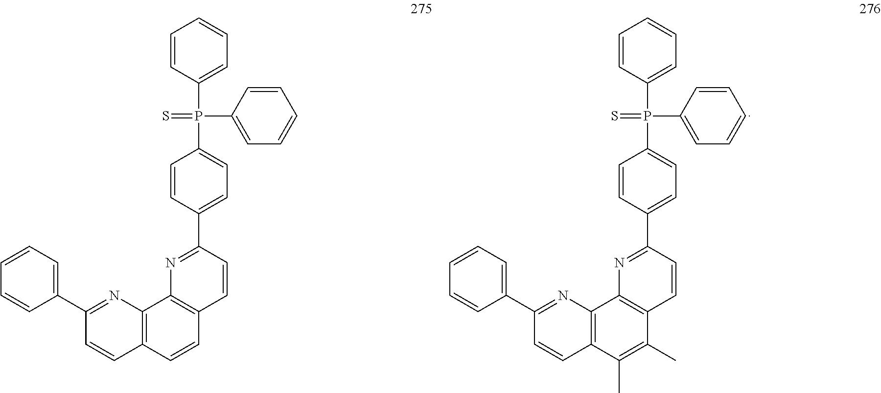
C12=C(C=CC(C3=CC=C(P(C4=CC=CC=C4)(C4=CC=CC=C4)=S)C=C3)=N1)C(C)=C(C)C1=C2N=C(C2=CC=CC=C2)C=C1.C12=C(C=CC(C3=CC=C(P(C4=CC=CC=C4)(C4=CC=CC=C4)=S)C=C3)=N1)C=CC1=C2N=C(C2=CC=CC=C2)C=C1
